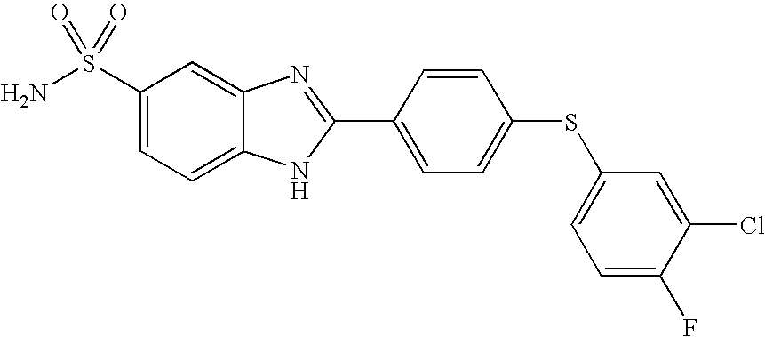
C1=CC(C2=NC3=CC(S(N)(=O)=O)=CC=C3N2)=CC=C1SC1=CC=C(F)C(Cl)=C1
